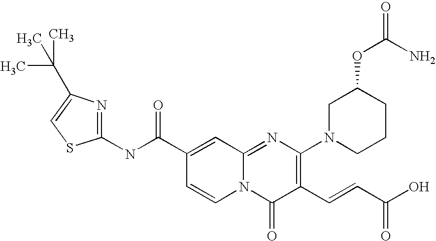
C1(NC(C2=CC3=NC(N4CCCC(OC(N)=O)C4)=C(C=CC(O)=O)C(=O)N3C=C2)=O)=NC(C(C)(C)C)=CS1
